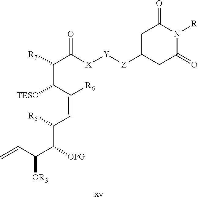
[xv].C=CC(C([OPG])C([R5])C=C(C([TESO])C(C([X][Y][Z]C1CC(=O)N([R])C(=O)C1)=O)[R7])[R6])[OR3]
